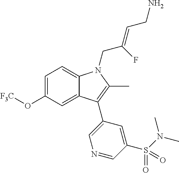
C1=C(O[F3C])C=C2C(=C1)N(CC(=CCN)F)C(C)=C2C1=CN=CC(S(=O)(=O)N(C)C)=C1
